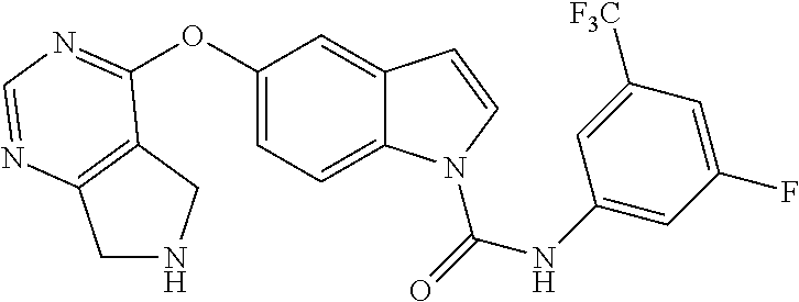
C12=C(N=CN=C1OC1=CC=C3C(=C1)C=CN3C(=O)NC1=CC(F)=CC([F3C])=C1)CNC2
